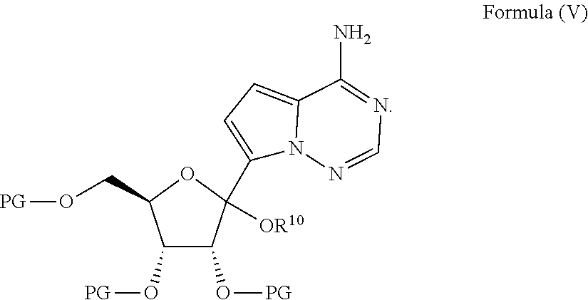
C1(O[PG])C(O[PG])C([OR10])(C2=CC=C3N2N=CN=C3N)OC1CO[PG]
